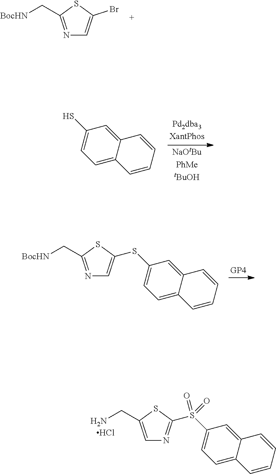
C1=C2C(=CC(S(=O)(=O)C3=NC=C(CN)S3)=C1)C=CC=C2.Cl.N1=C(C[BocHN])SC(Br)=C1.C1=C2C(=CC(S)=C1)C=CC=C2.C1=C2C(=CC(SC3=CN=C(C[BocHN])S3)=C1)C=CC=C2
